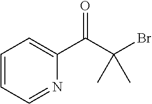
C1=CC=NC(C(C(Br)(C)C)=O)=C1
